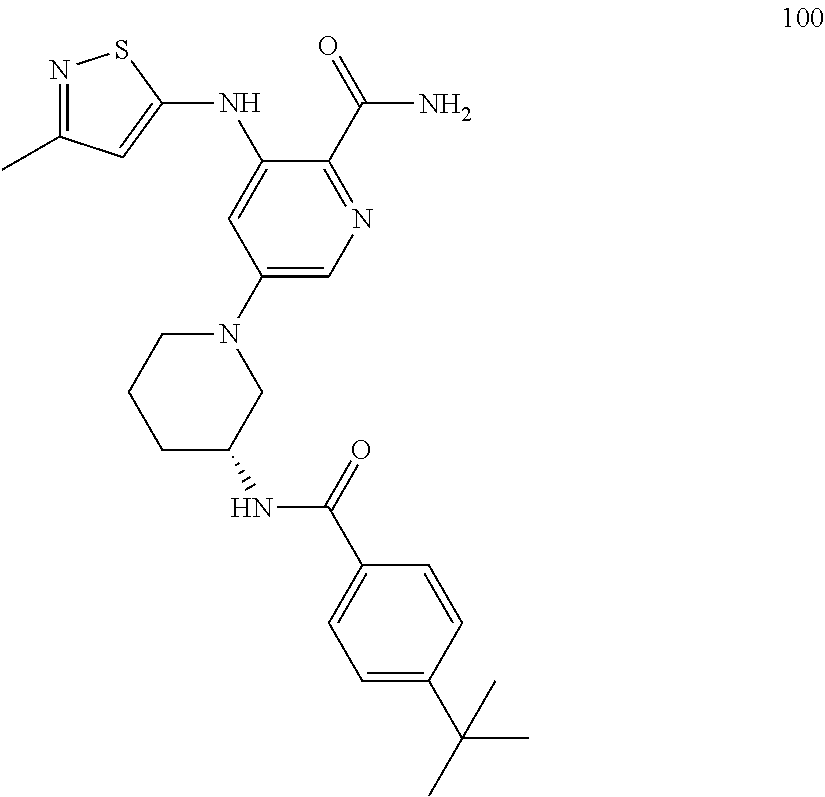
C1C(NC(=O)C2=CC=C(C(C)(C)C)C=C2)CN(C2=CN=C(C(N)=O)C(NC3=CC(C)=NS3)=C2)CC1
